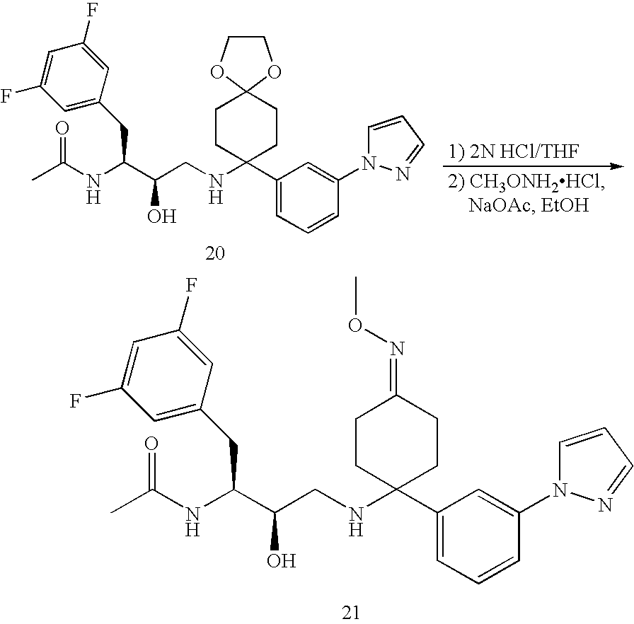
C1CC(NCC(C(NC(C)=O)CC2=CC(F)=CC(F)=C2)O)(C2=CC=CC(N3C=CC=N3)=C2)CCC1=NOC.C1CC(NCC(C(NC(C)=O)CC2=CC(F)=CC(F)=C2)O)(C2=CC=CC(N3C=CC=N3)=C2)CCC12OCCO2
